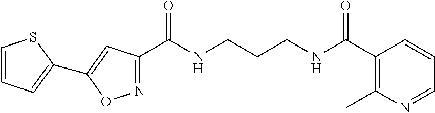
C1(C(NCCCNC(C2=C(C)N=CC=C2)=O)=O)=NOC(C2=CC=CS2)=C1
